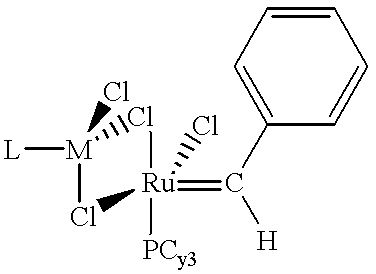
[Ru]1(=C(C2=CC=CC=C2)[H])(Cl)([PCy3])Cl[M](Cl)([L])Cl1
